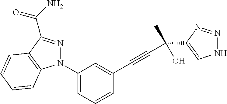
C1(N2N=C(C(N)=O)C3=C2C=CC=C3)=CC=CC(C#CC(C2=CNN=N2)(C)O)=C1
